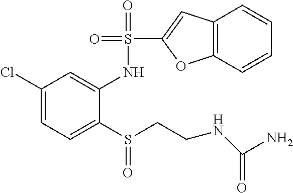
C1(Cl)=CC=C(S(CCNC(N)=O)=O)C(NS(=O)(=O)C2=CC3=C(O2)C=CC=C3)=C1
